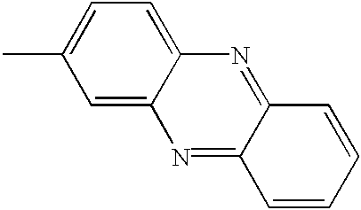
C1=C(C)C=C2C(=C1)N=C1C(=N2)C=CC=C1
